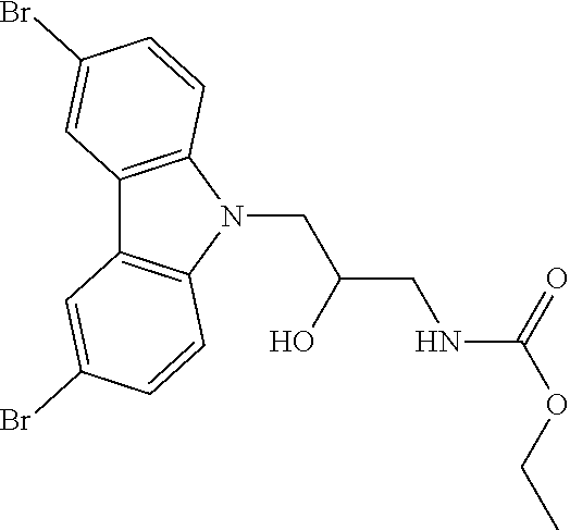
C12=C(N(CC(CNC(OCC)=O)O)C3=C1C=C(Br)C=C3)C=CC(Br)=C2
